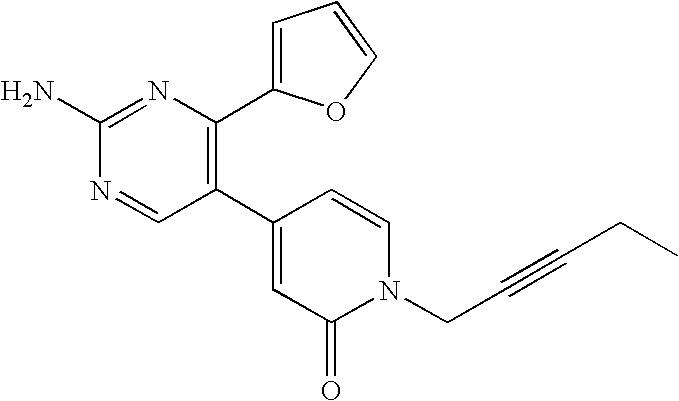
C1(C2=C(C3=CC=CO3)N=C(N)N=C2)=CC(=O)N(CC#CCC)C=C1
